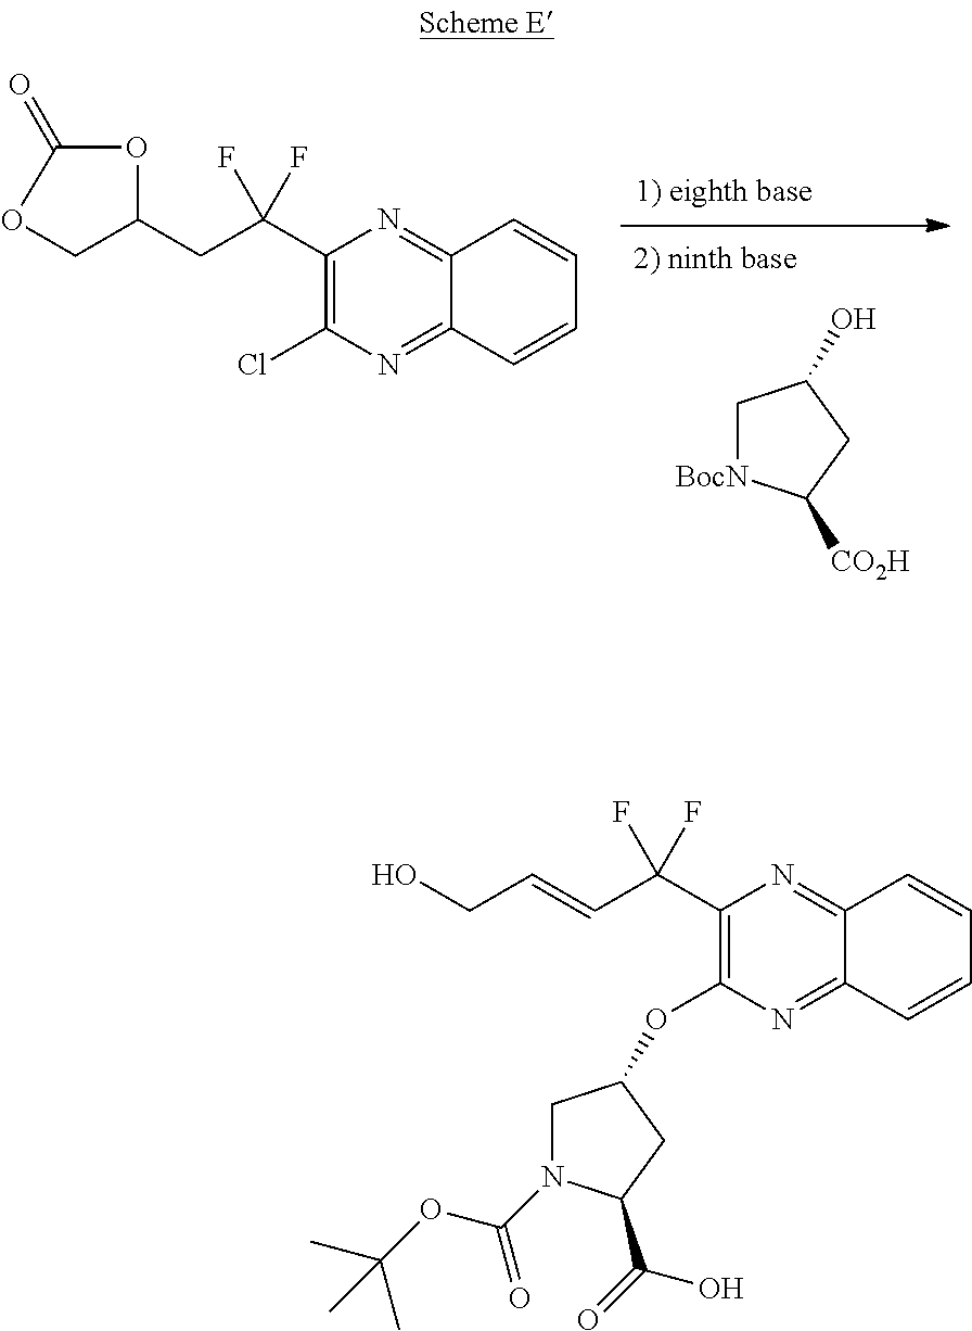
[BocN]1CC(O)CC1[CO2H].ClC1=C(C(CC2COC(=O)O2)(F)F)N=C2C(=N1)C=CC=C2.O(C1=C(C(C=CCO)(F)F)N=C2C(=N1)C=CC=C2)C1CN(C(OC(C)(C)C)=O)C(C(O)=O)C1
